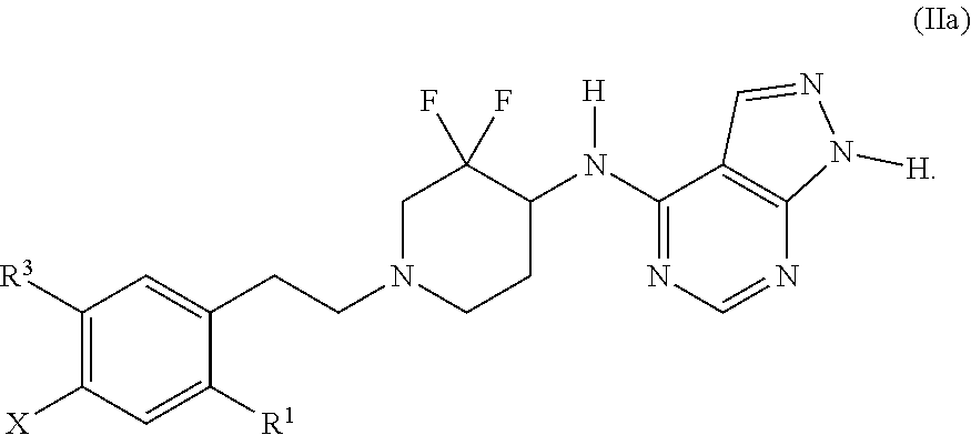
C1([R3])=C([X])C=C([R1])C(CCN2CCC(N(C3=NC=NC4=C3C=NN4[H])[H])C(F)(F)C2)=C1
